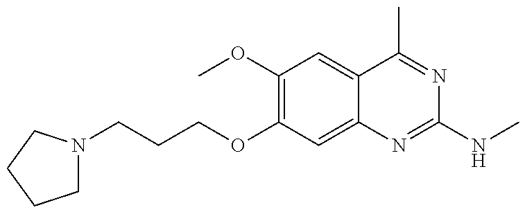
C1N(CCCOC2=C(OC)C=C3C(=C2)N=C(NC)N=C3C)CCC1
